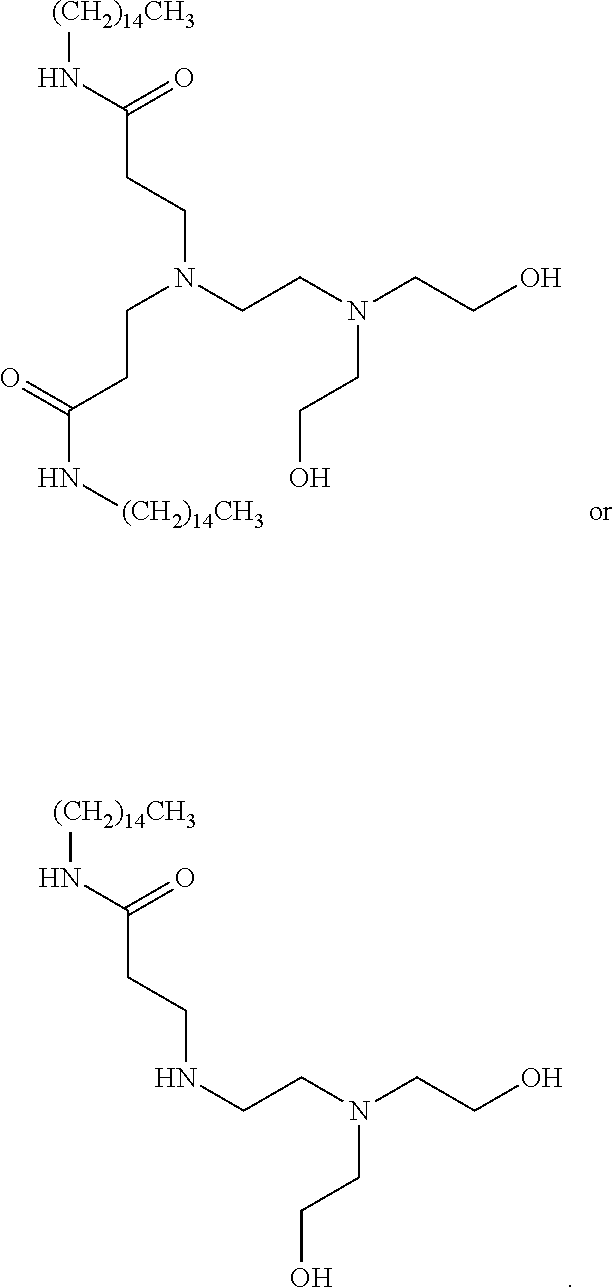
[(CH2)14CH3]NC(CCN(CCN(CCO)CCO)CCC(N[(CH2)14CH3])=O)=O.[(CH2)14CH3]NC(CCNCCN(CCO)CCO)=O
